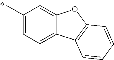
C1(C)=CC=C2C(=C1)OC1=C2C=CC=C1
